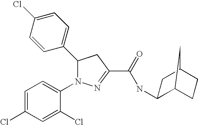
C1C2CCC(C2)C1NC(C1=NN(C2=CC=C(Cl)C=C2Cl)C(C2=CC=C(Cl)C=C2)C1)=O
